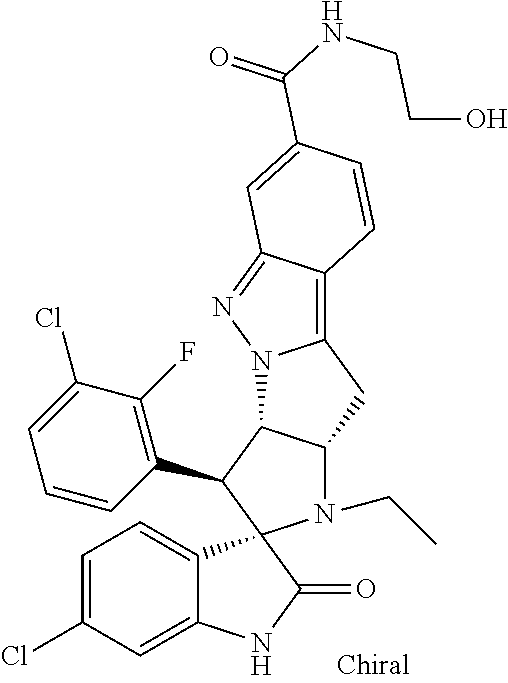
C1=C(Cl)C=C2C(=C1)C1(C(=O)N2)N(CC)C2C(C1C1=C(F)C(Cl)=CC=C1)N1C(=C3C(=N1)C=C(C(=O)NCCO)C=C3)C2
